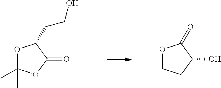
O1C(C)(C)OC(=O)C1CCO.O1CCC(O)C1=O
